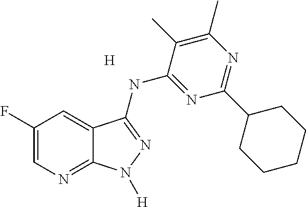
C1(F)=CN=C2C(=C1)C(NC1=NC(C3CCCCC3)=NC(C)=C1C)=NN2[H].[H]
